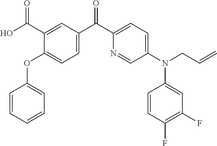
C1=CC=CC=C1OC1=CC=C(C(C2=CC=C(N(C3=CC(F)=C(F)C=C3)CC=C)C=N2)=O)C=C1C(O)=O
